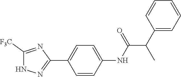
C1=CC(NC(C(C2=CC=CC=C2)C)=O)=CC=C1C1=NNC([F3C])=N1
